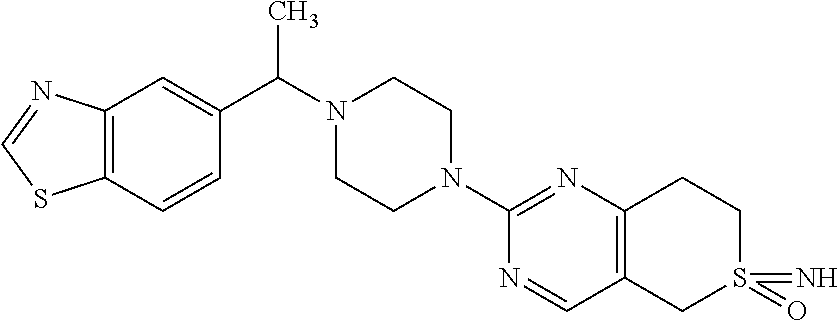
C12=C(C=CC(C(N3CCN(C4=NC5=C(C=N4)CS(=O)(=N)CC5)CC3)C)=C1)SC=N2
